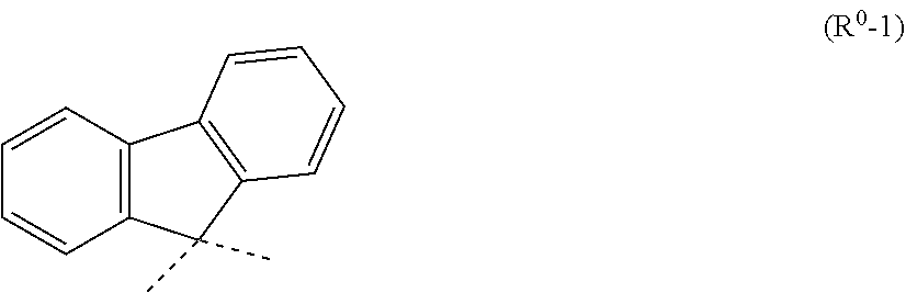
C1=CC2=C(C=C1)C(C)(C)C1=C2C=CC=C1
